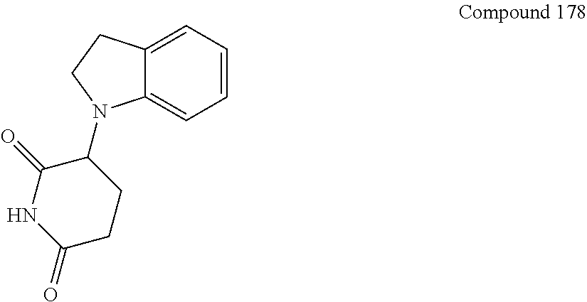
C12=CC=CC=C1CCN2C1C(=O)NC(=O)CC1
